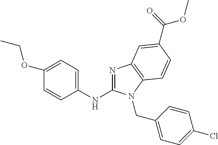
N1=C(NC2=CC=C(OCC)C=C2)N(CC2=CC=C(Cl)C=C2)C2=C1C=C(C(OC)=O)C=C2
